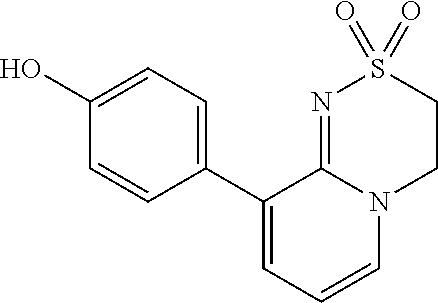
C1(C2=CC=CN3C2=NS(=O)(=O)CC3)=CC=C(O)C=C1
